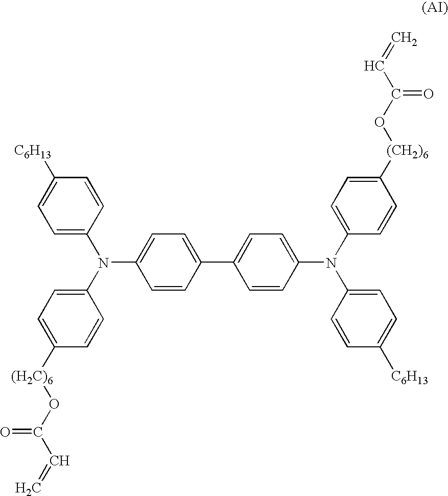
C1=C(N(C2=CC=C([(H2C)6]OC(C=C)=O)C=C2)C2=CC=C(C3=CC=C(N(C4=CC=C([(CH2)6]OC(C=C)=O)C=C4)C4=CC=C([C6H13])C=C4)C=C3)C=C2)C=CC([C6H13])=C1
